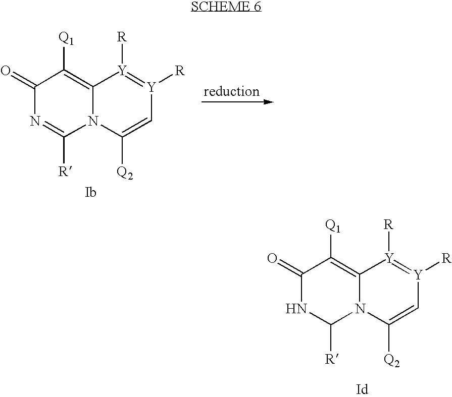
C1(=O)N=C([R])N2C(=C1[Q1])[Y]([R])=[Y]([R])C=C2[Q2].C1(=O)NC([R])N2C(=C1[Q1])[Y]([R])=[Y]([R])C=C2[Q2]
